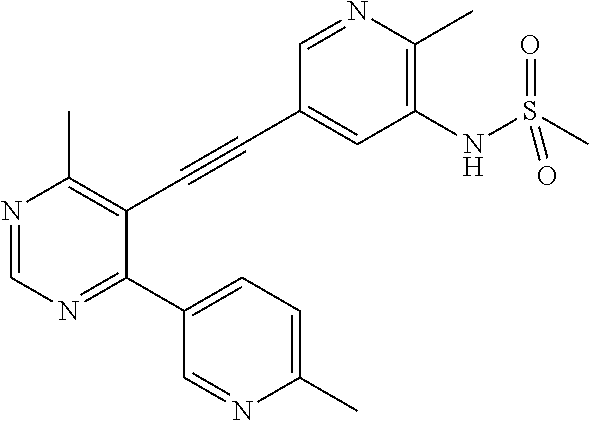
N1=CN=C(C2=CC=C(C)N=C2)C(C#CC2=CC(NS(C)(=O)=O)=C(C)N=C2)=C1C
